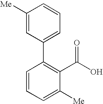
C1([Me])=CC(C2=C(C(O)=O)C([Me])=CC=C2)=CC=C1
